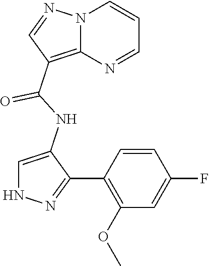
N12C(=C(C(NC3=CNN=C3C3=C(OC)C=C(F)C=C3)=O)C=N1)N=CC=C2
